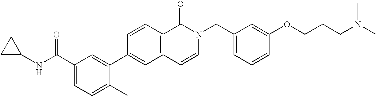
C1(C(NC2CC2)=O)=CC=C(C)C(C2=CC3=C(C=C2)C(=O)N(CC2=CC=CC(OCCCN(C)C)=C2)C=C3)=C1
